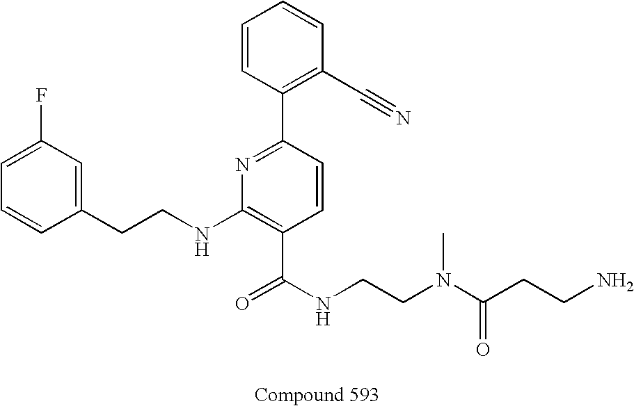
C1=CC(CCNC2=C(C(NCCN(C(CCN)=O)C)=O)C=CC(C3=C(C#N)C=CC=C3)=N2)=CC(F)=C1
